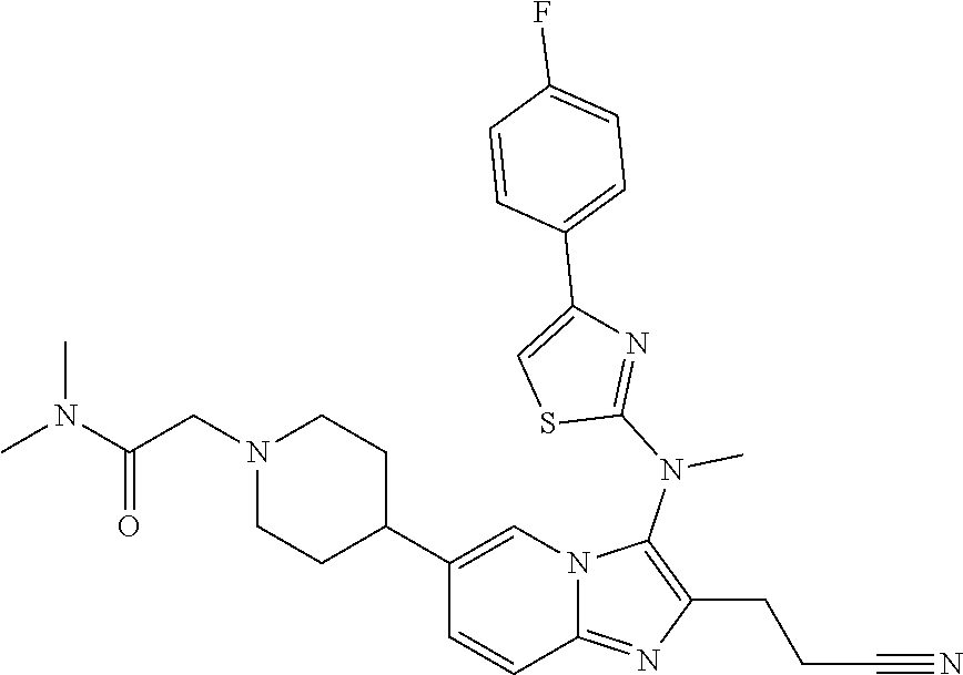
C1(C2CCN(CC(N(C)C)=O)CC2)=CN2C(=NC(CCC#N)=C2N(C2=NC(C3=CC=C(F)C=C3)=CS2)C)C=C1
